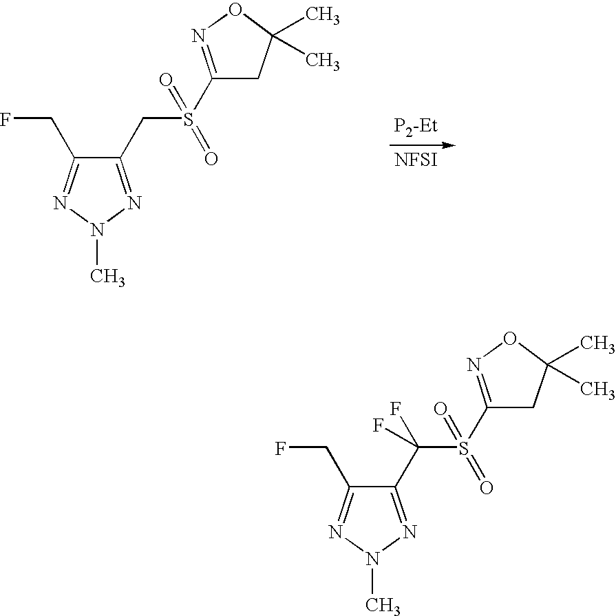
[NFSI].C1(CS(C2=NOC(C)(C)C2)(=O)=O)=NN(C)N=C1CF.C1(C(S(C2=NOC(C)(C)C2)(=O)=O)(F)F)=NN(C)N=C1CF
